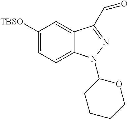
C1([TBSO])=CC=C2C(=C1)C(C=O)=NN2C1CCCCO1
